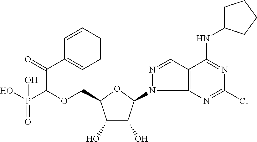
C(OCC1C(O)C(O)C(N2C3=C(C=N2)C(NC2CCCC2)=NC(Cl)=N3)O1)(P(O)(=O)O)C(C1=CC=CC=C1)=O
